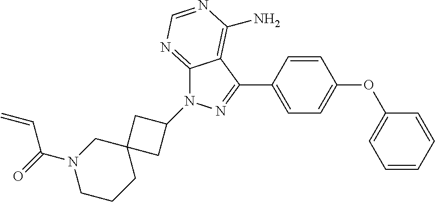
C1(C2=NN(C3CC4(C3)CN(C(C=C)=O)CCC4)C3=NC=NC(N)=C32)=CC=C(OC2=CC=CC=C2)C=C1
